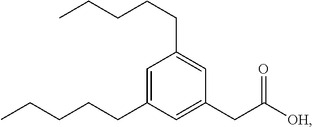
CCCCCC1=CC(CCCCC)=CC(CC([OH])=O)=C1
